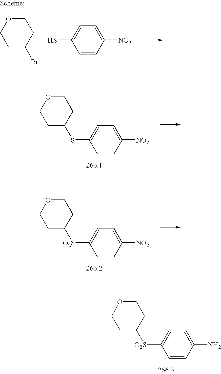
C1(S)=CC=C([NO2])C=C1.C1CC(Br)CCO1.C1(SC2CCOCC2)=CC=C([NO2])C=C1.C1([O2S]C2CCOCC2)=CC=C([NO2])C=C1.C1([O2S]C2CCOCC2)=CC=C(N)C=C1
